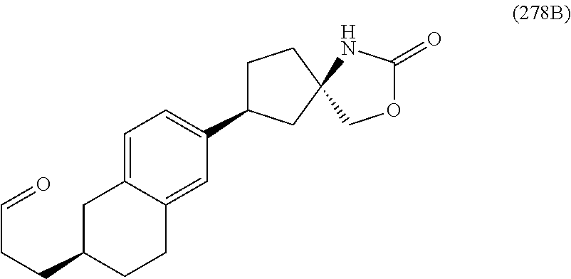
C1=C2C(=CC(C3CCC4(C3)NC(=O)OC4)=C1)CCC(CCC=O)C2
